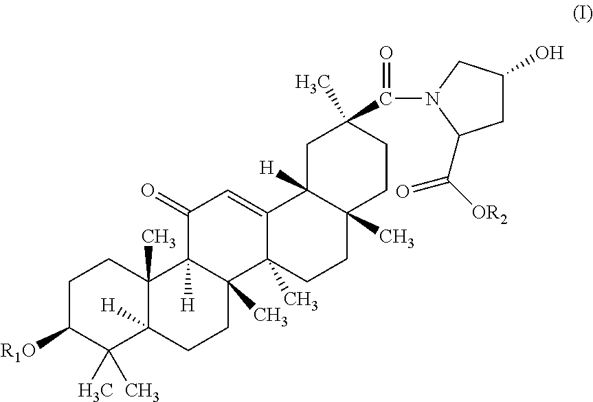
C1C([R1O])C(C)(C)C2([H])C(C)(C1)C1([H])C(C)(CC2)C2(C)C(=CC1=O)C1([H])C(C)(CC2)CCC(C(N2C(C([OR2])=O)CC(O)C2)=O)(C)C1
